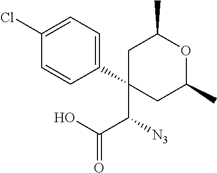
C1(C(C(O)=O)[N3])(C2=CC=C(Cl)C=C2)CC(C)OC(C)C1
